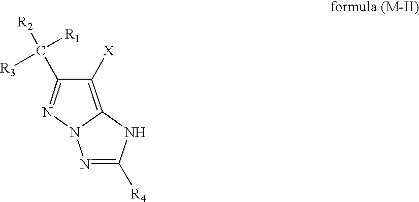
N1=C([R4])NC2=C([X])C(C([R2])([R1])[R3])=NN12
